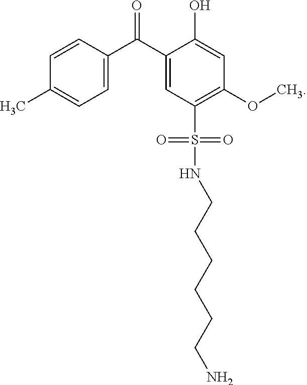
C1=C(C(=O)C2=CC(S(NCCCCCCN)(=O)=O)=C(OC)C=C2O)C=CC(C)=C1
